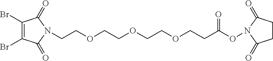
C1(Br)=C(Br)C(=O)N(CCOCCOCCOCCC(ON2C(=O)CCC2=O)=O)C1=O
